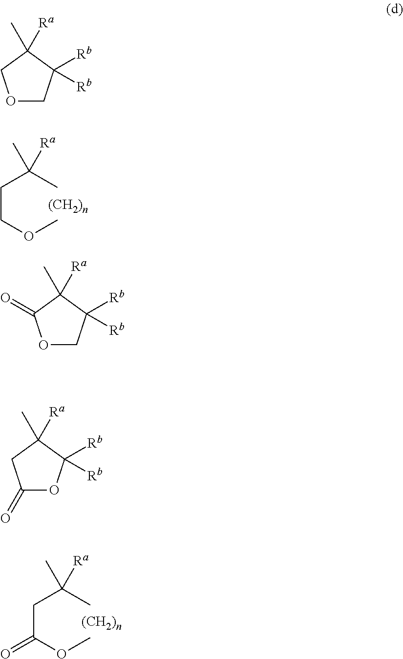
C(C)([Ra])(CCOC)C.C(C)([Ra])(CC(OC)=O)C.O1CC([Rb])([Rb])C(C)([Ra])C1.C1(=O)OC([Rb])([Rb])C(C)([Ra])C1.O1CC([Rb])([Rb])C(C)([Ra])C1=O
